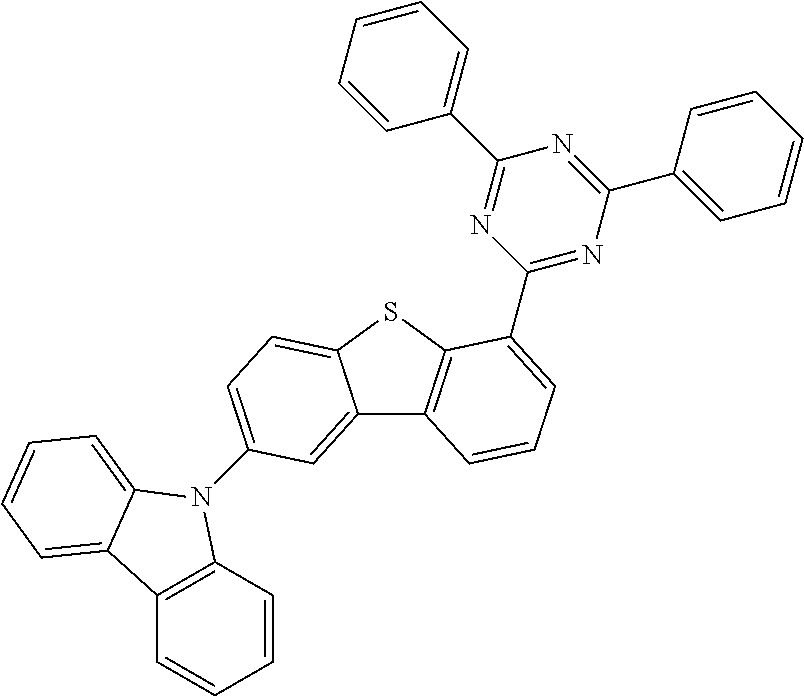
C12=C(C=CC=C1)N(C1=CC=C3C(=C1)C1=C(S3)C(C3=NC(C4=CC=CC=C4)=NC(C4=CC=CC=C4)=N3)=CC=C1)C1=CC=CC=C21
